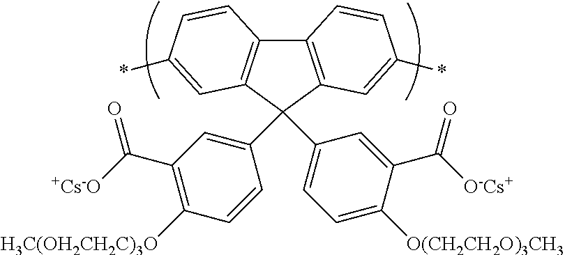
C12=C(C(C3=CC=C([O(CH2CH2O)3CH3])C(C([O-Cs+])=O)=C3)(C3=CC(C([+Cs-O])=O)=C([H3C(OH2CH2C)3O])C=C3)C3=C1C=CC(*)=C3)C=C(*)C=C2
